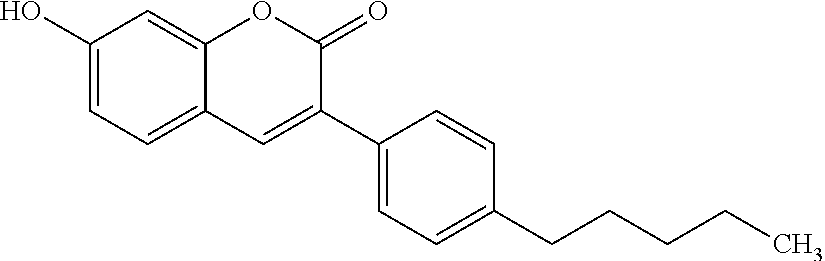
C1(O)=CC=C2C(=C1)OC(=O)C(C1=CC=C(CCCCC)C=C1)=C2
